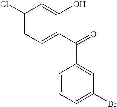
C1(Cl)=CC=C(C(=O)C2=CC(Br)=CC=C2)C(O)=C1
